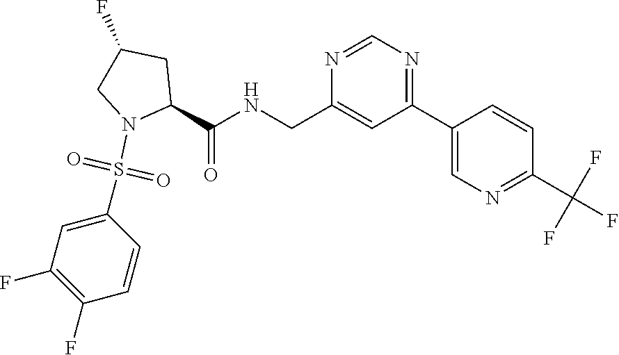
N1=C(C2=CN=C(C(F)(F)F)C=C2)C=C(CNC(=O)C2N(S(C3=CC(F)=C(F)C=C3)(=O)=O)CC(F)C2)N=C1
